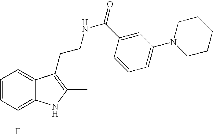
C1=CC(F)=C2C(=C1C)C(CCNC(=O)C1=CC(N3CCCCC3)=CC=C1)=C(C)N2
